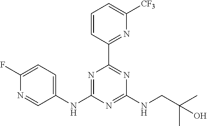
C1(NC2=NC(C3=NC([CF3])=CC=C3)=NC(NCC(C)(C)O)=N2)=CC=C(F)N=C1
